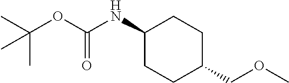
C1(NC(OC(C)(C)C)=O)CCC(COC)CC1
